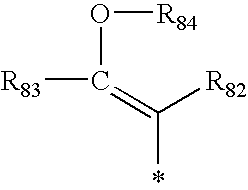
C(*)(=C(O[R84])[R83])[R82]
